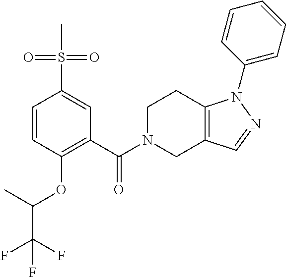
C12=C(CN(C(=O)C3=C(OC(C(F)(F)F)C)C=CC(S(C)(=O)=O)=C3)CC1)C=NN2C1=CC=CC=C1
